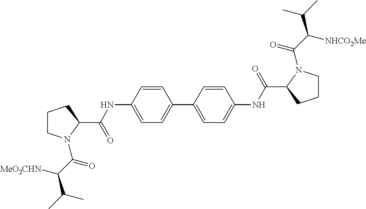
C1=CC(NC(C2CCCN2C(C([MeO2CHN])C(C)C)=O)=O)=CC=C1C1=CC=C(NC(C2CCCN2C(C([NHCO2Me])C(C)C)=O)=O)C=C1
